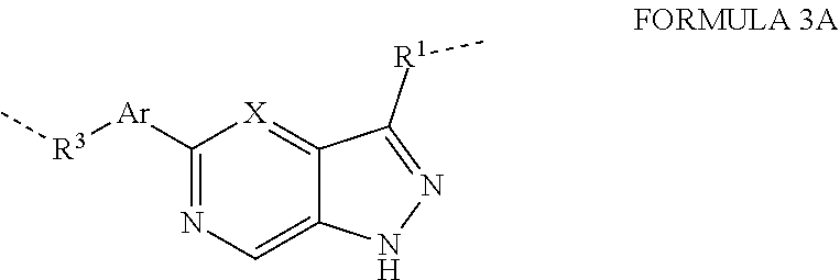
C1([Ar][R3]C)=NC=C2C(=[X]1)C([R1]C)=NN2
